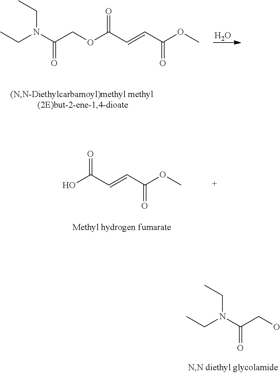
C(N(C(COC(C=CC(OC)=O)=O)=O)CC)C.O.OC(C=CC(=O)OC)=O.C(N(C(CO)=O)CC)C
